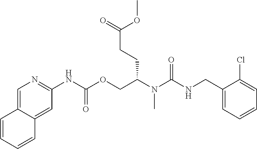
C1(Cl)=CC=CC=C1CNC(N(C(COC(NC1=NC=C2C(=C1)C=CC=C2)=O)CCC(OC)=O)C)=O
